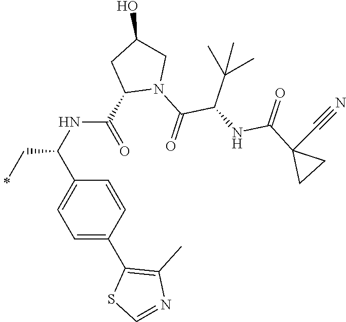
C(C(C1=CC=C(C2=C(C)N=CS2)C=C1)NC(=O)C1N(C(=O)C(NC(C2(C#N)CC2)=O)C(C)(C)C)CC(O)C1)C
